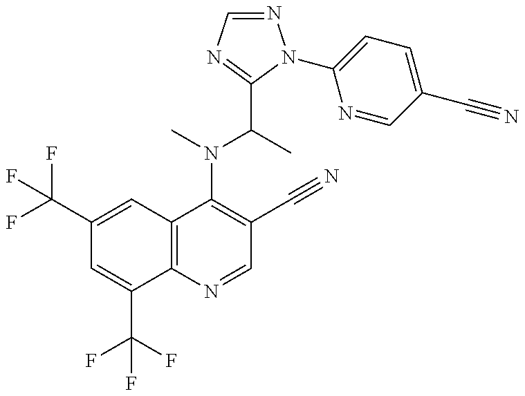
C1(C(F)(F)F)=CC2=C(C(C(F)(F)F)=C1)N=CC(C#N)=C2N(C)C(C)C1=NC=NN1C1=CC=C(C#N)C=N1
